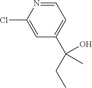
C1=NC(Cl)=CC(C(CC)(O)C)=C1
